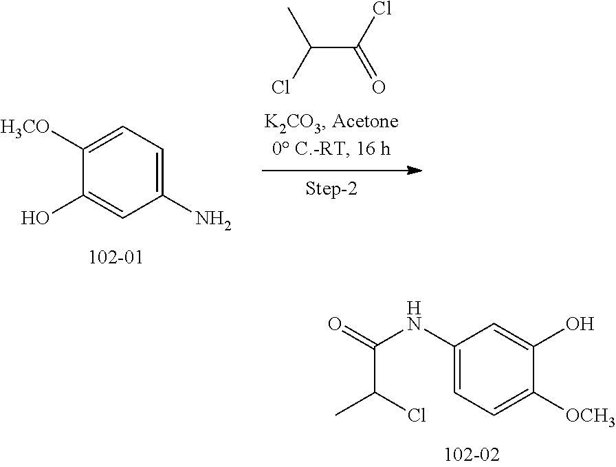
CC(Cl)C(Cl)=O.C1(N)=CC=C([H3CO])C(O)=C1.C1=C(NC(=O)C(Cl)C)C=C(O)C([OCH3])=C1
